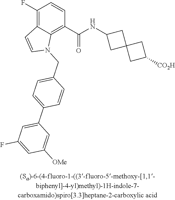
C1(F)=C2C(=C(C(NC3CC4(C3)CC([CO2H])C4)=O)C=C1)N(CC1=CC=C(C3=CC(F)=CC([OMe])=C3)C=C1)C=C2
